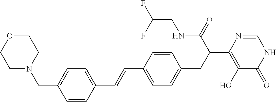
C1(C=CC2=CC=C(CN3CCOCC3)C=C2)=CC=C(CC(C2=C(O)C(=O)NC=N2)C(NCC(F)F)=O)C=C1
